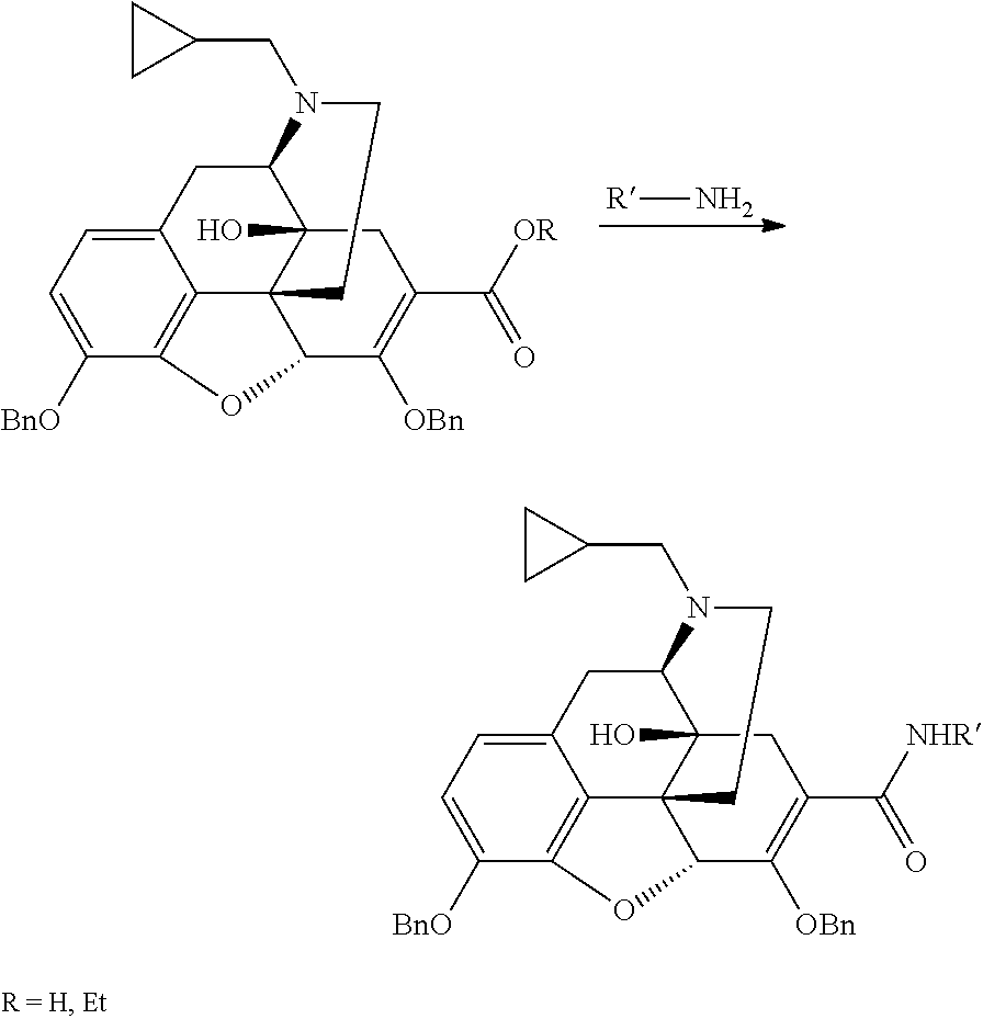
[R]N.C12=CC=C([BnO])C3=C1C14C(O)(C(C2)N(CC2CC2)CC1)CC(C(=O)[OR])=C([OBn])C4O3.C12=CC=C([BnO])C3=C1C14C(O)(C(C2)N(CC2CC2)CC1)CC(C(=O)[NHR])=C([OBn])C4O3
